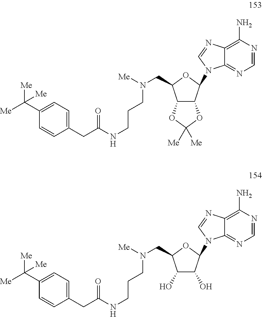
C12=C(N)N=CN=C1N(C1OC(CN([Me])CCCNC(CC3=CC=C(C([Me])([Me])[Me])C=C3)=O)C3C1OC([Me])([Me])O3)C=N2.C12=C(N)N=CN=C1N(C1OC(CN([Me])CCCNC(CC3=CC=C(C([Me])([Me])[Me])C=C3)=O)C(O)C1O)C=N2
